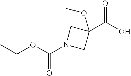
CC(OC(N1CC(C(O)=O)(OC)C1)=O)(C)C
